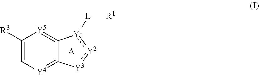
C1([R3])=C[Y4]=C2C(=[Y5]1)[Y1]([L][R1]):[Y2]:[Y3]2.[A]
